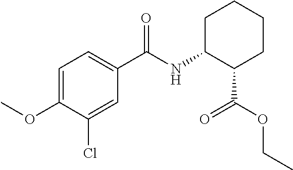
C1=C(OC)C(Cl)=CC(C(NC2C(C(=O)OCC)CCCC2)=O)=C1
